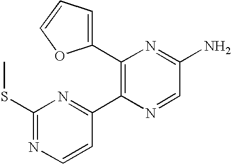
C1(C2=C(C3=NC(SC)=NC=C3)N=CC(N)=N2)=CC=CO1
